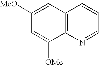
C12=C(N=CC=C1)C([OMe])=CC([MeO])=C2
